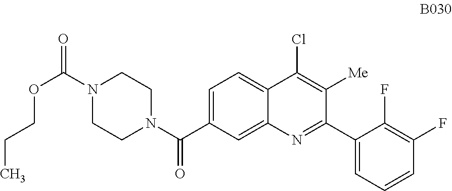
C1=C(C(N2CCN(C(=O)OCCC)CC2)=O)C=C2C(=C1)C(Cl)=C([Me])C(C1=CC=CC(F)=C1F)=N2
